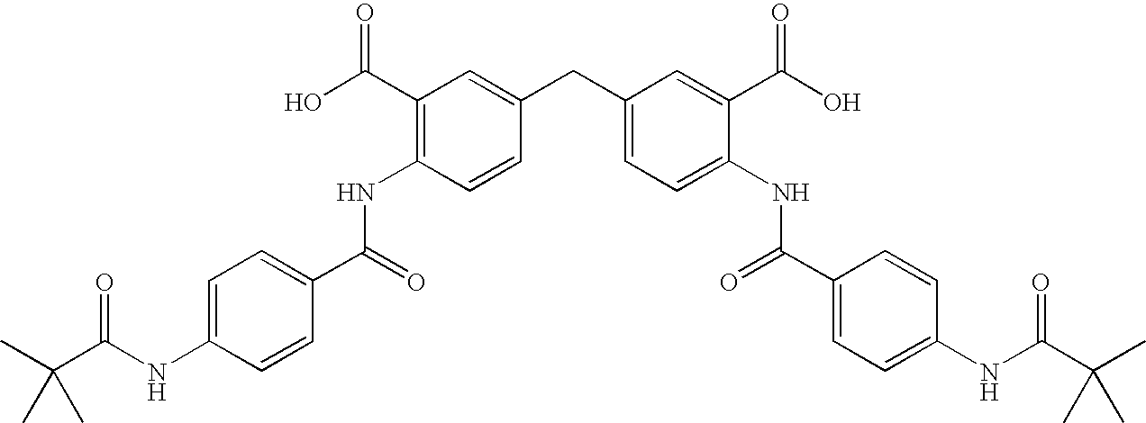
C1=CC(C(NC2=C(C(O)=O)C=C(CC3=CC=C(NC(C4=CC=C(NC(C(C)(C)C)=O)C=C4)=O)C(C(O)=O)=C3)C=C2)=O)=CC=C1NC(C(C)(C)C)=O
